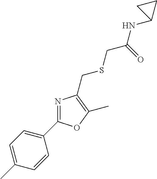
N1=C(C2=CC=C(C)C=C2)OC(C)=C1CSCC(NC1CC1)=O
